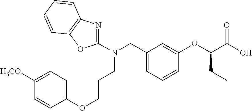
C1([H3CO])=CC=C(OCCCN(CC2=CC=CC(OC(C(O)=O)CC)=C2)C2=NC3=C(O2)C=CC=C3)C=C1
